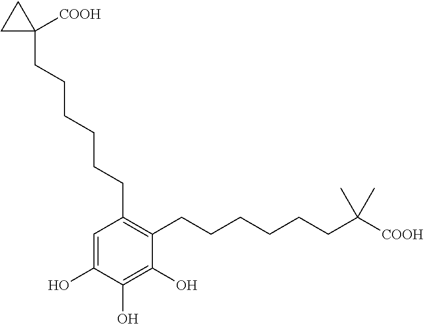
C1(O)=CC(CCCCCCC2([COOH])CC2)=C(CCCCCCC(C)(C)[COOH])C(O)=C1O
